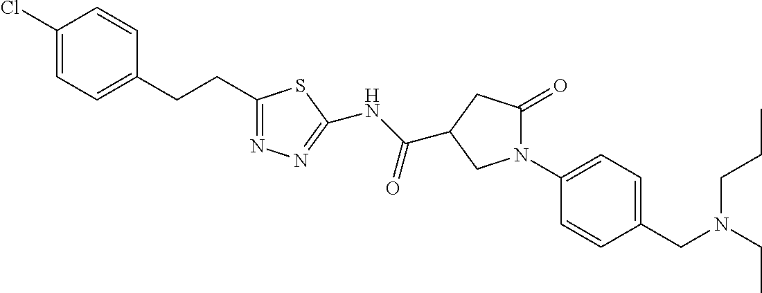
C1(Cl)=CC=C(CCC2=NN=C(NC(=O)C3CC(=O)N(C4=CC=C(CN(CCC)CC)C=C4)C3)S2)C=C1
